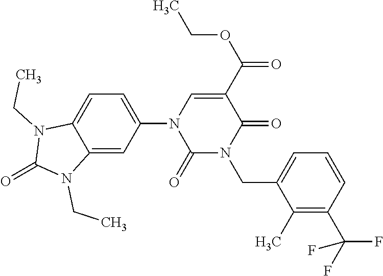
C1=C2C(=CC(N3C(=O)N(CC4=CC=CC(C(F)(F)F)=C4C)C(=O)C(C(OCC)=O)=C3)=C1)N(CC)C(=O)N2CC
